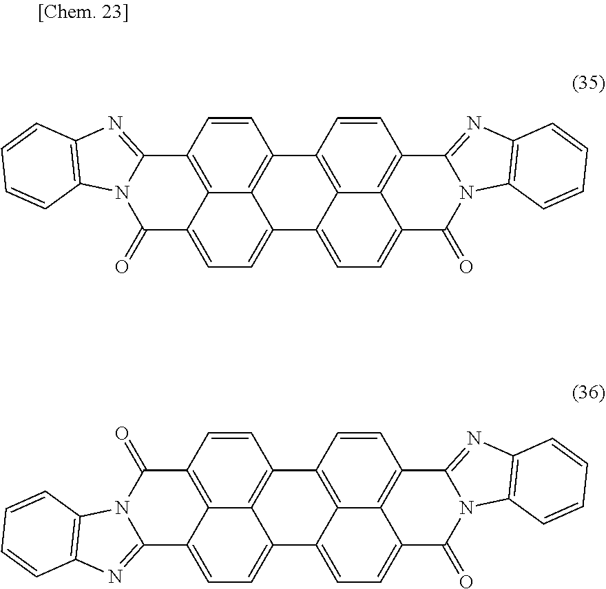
C1=CC2=C3C4=C1C1=C5C(=CC=C6C5=C(C=C1)C1=NC5=C(N1C6=O)C=CC=C5)C4=CC=C3C(=O)N1C2=NC2=C1C=CC=C2.C1=CC2=C3C4=C1C1=C5C(=CC=C6C5=C(C=C1)C1=NC5=C(N1C6=O)C=CC=C5)C4=CC=C3C1=NC3=C(N1C2=O)C=CC=C3
